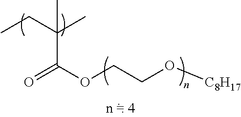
CCC(C)(C(OCCO[C8H17])=O)C
